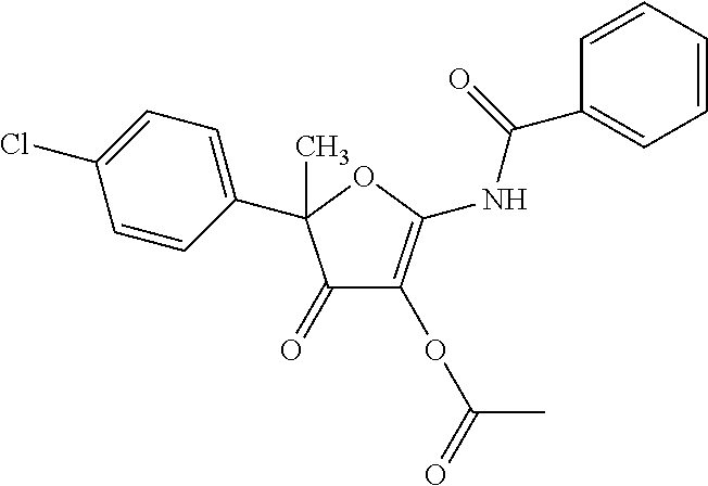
C1(=O)C(OC(C)=O)=C(NC(C2=CC=CC=C2)=O)OC1(C1=CC=C(Cl)C=C1)C
